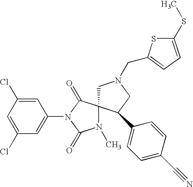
C1=C(Cl)C=C(N2C(=O)C3(N(C)C2=O)CN(CC2=CC=C(SC)S2)CC3C2=CC=C(C#N)C=C2)C=C1Cl
